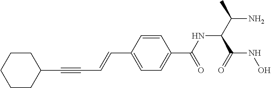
C(C1=CC=C(C(NC(C(N)C)C(NO)=O)=O)C=C1)=CC#CC1CCCCC1
